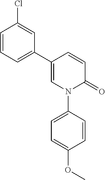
C1=CC(C2=CC=CC(Cl)=C2)=CN(C2=CC=C(OC)C=C2)C1=O
